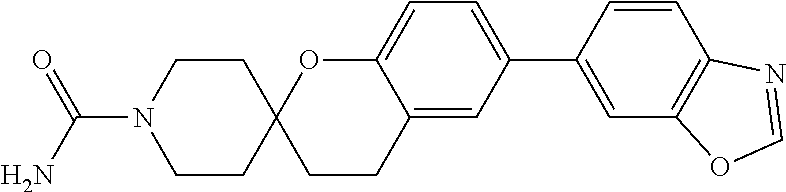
C12=CC(C3=CC4=C(C=C3)N=CO4)=CC=C1OC1(CC2)CCN(C(N)=O)CC1
